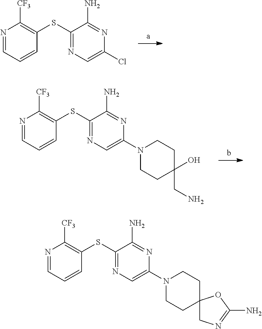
N1=CC=CC(SC2=NC=C(Cl)N=C2N)=C1[CF3].N1=CC=CC(SC2=NC=C(N3CCC(CN)(O)CC3)N=C2N)=C1[CF3].N1=CC=CC(SC2=NC=C(N3CCC4(CC3)CN=C(N)O4)N=C2N)=C1[CF3]
